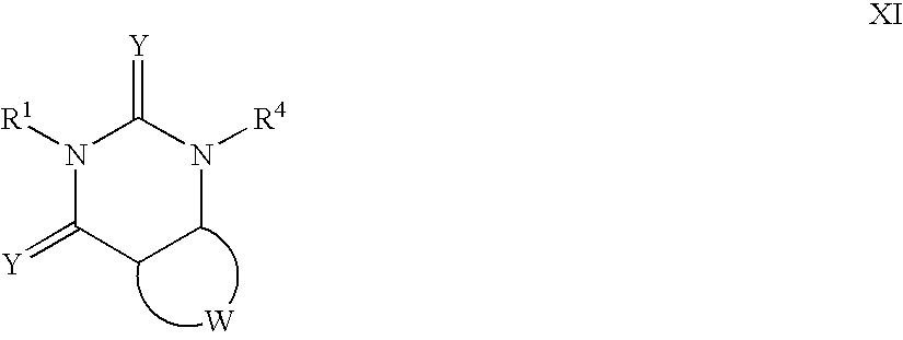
N1([R1])C(=[Y])CCN([R4])C1=[Y].[W]
